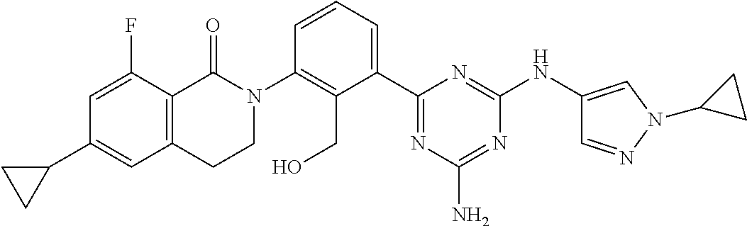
C12=C(C(=O)N(C3=C(CO)C(C4=NC(N)=NC(NC5=CN(C6CC6)N=C5)=N4)=CC=C3)CC1)C(F)=CC(C1CC1)=C2
